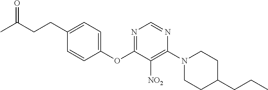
C1(OC2=NC=NC(N3CCC(CCC)CC3)=C2[NO2])=CC=C(CCC(C)=O)C=C1
